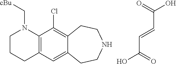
C1CCC2=C(N1C[cBu])C(Cl)=C1C(=C2)CCNCC1.C(C=CC(O)=O)(O)=O
